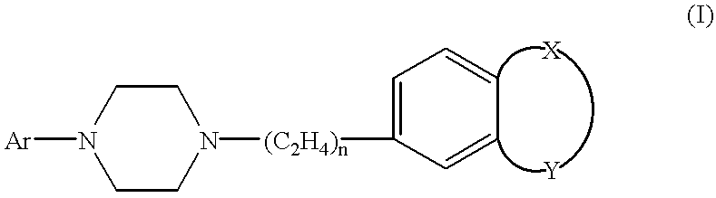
C1CN([(C2H4)n]C2=CC=CC=C2)CCN1[Ar].[X].[Y]
